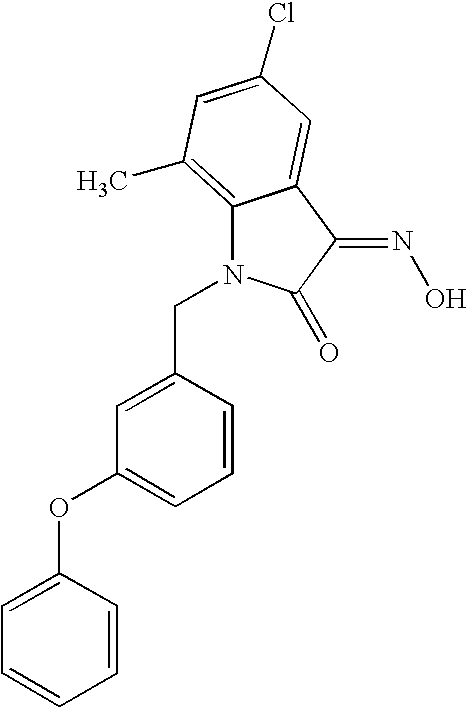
C(N1C2=C(C)C=C(Cl)C=C2C(=NO)C1=O)C1=CC(OC2=CC=CC=C2)=CC=C1
